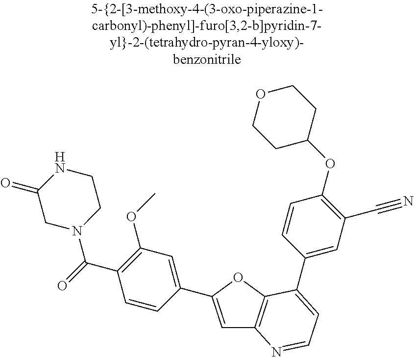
C1=C(C2=CC(OC)=C(C(=O)N3CCNC(=O)C3)C=C2)OC2=C1N=CC=C2C1=CC(C#N)=C(OC2CCOCC2)C=C1
